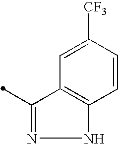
C1=C([CF3])C=CC2=C1C(C)=NN2
